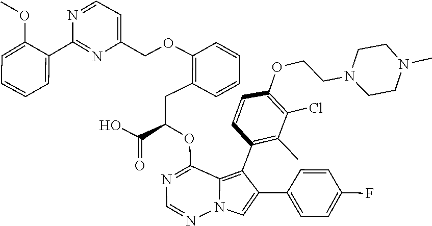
N1(C)CCN(CCOC2=C(Cl)C(C)=C(C3=C4C(OC(C(O)=O)CC5=C(OCC6=CC=NC(C7=CC=CC=C7OC)=N6)C=CC=C5)=NC=NN4C=C3C3=CC=C(F)C=C3)C=C2)CC1
